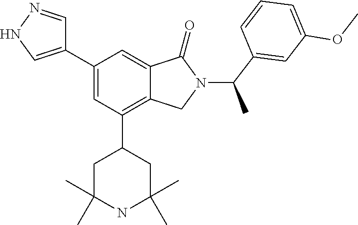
C1=NNC=C1C1=CC(C2CC(C)(C)NC(C)(C)C2)=C2C(=C1)C(=O)N(C(C1=CC(OC)=CC=C1)C)C2
